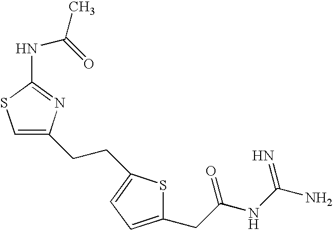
C1=C(CCC2=CC=C(CC(NC(N)=N)=O)S2)N=C(NC(C)=O)S1
